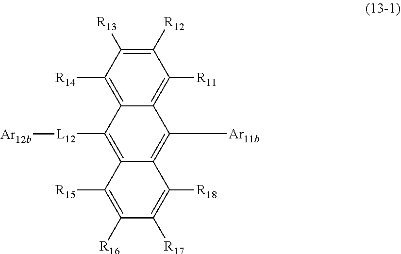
C1([R12])=C([R13])C([R14])=C2C(=C1[R11])C(C[Ar11b])=C1C(=C2[L12][Ar12b])C([R15])=C([R16])C([R17])=C1[R18]
